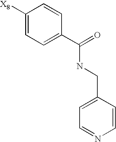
C1([X8])=CC=C(C(=O)NCC2=CC=NC=C2)C=C1
